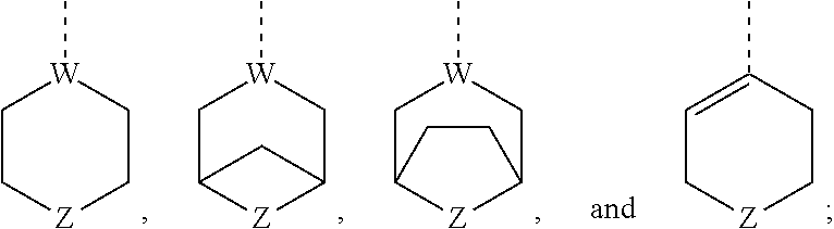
C1C[Z]CC[W]1C.C1C2[Z]C(C[W]1C)C2.C1=C(C)CC[Z]C1.C1C2[Z]C(C[W]1C)CC2
